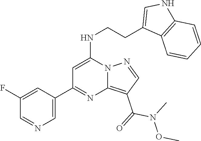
C1(C2=NC3=C(C(=O)N(C)OC)C=NN3C(NCCC3=CNC4=C3C=CC=C4)=C2)=CN=CC(F)=C1
